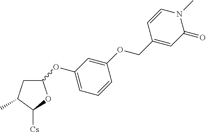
C1C(C)C([Cs])OC1OC1=CC=CC(OCC2=CC(=O)N(C)C=C2)=C1
